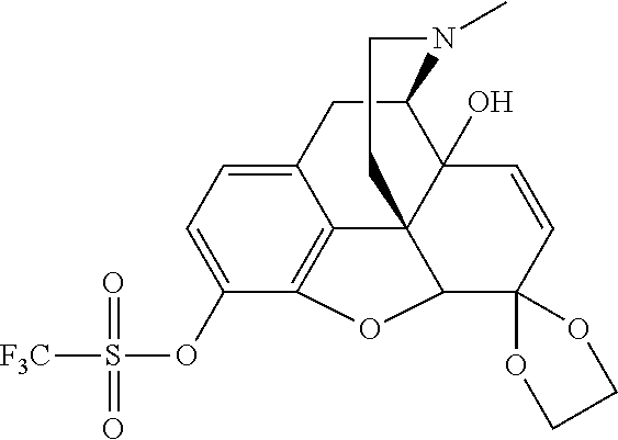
C12CC3=CC=C(OS([F3C])(=O)=O)C4=C3C3(C1(O)C=CC1(C3O4)OCCO1)CCN2C
